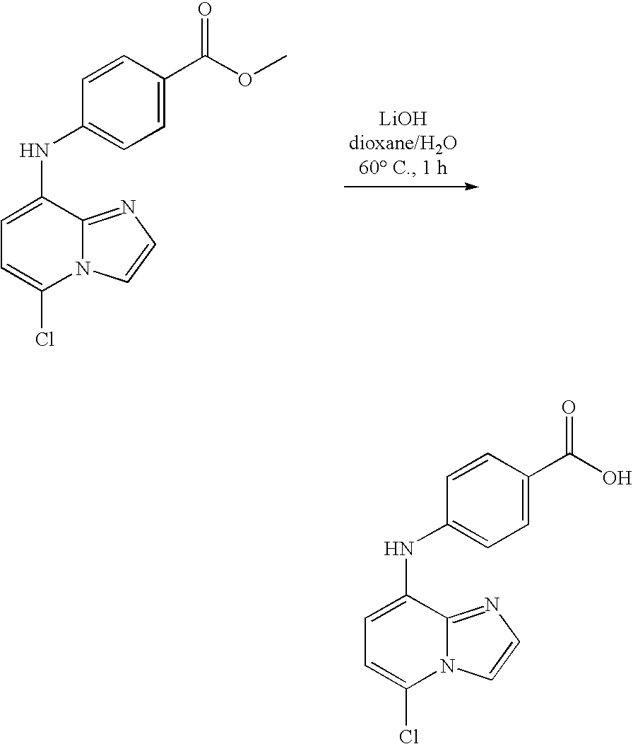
C1=CC(C(OC)=O)=CC=C1NC1=CC=C(Cl)N2C1=NC=C2.C1=CC(C(O)=O)=CC=C1NC1=CC=C(Cl)N2C1=NC=C2
